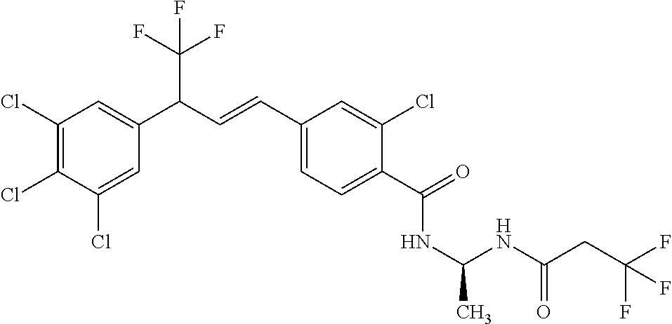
C1(Cl)=C(Cl)C(Cl)=CC(C(C=CC2=CC=C(C(=O)NC(NC(CC(F)(F)F)=O)C)C(Cl)=C2)C(F)(F)F)=C1
